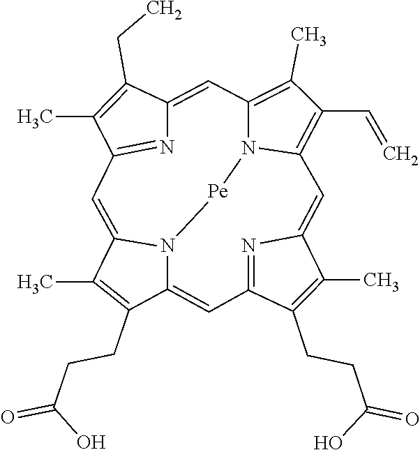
C1(C)=C(CCC(=O)O)C2=CC3=NC(=CC4=C(C=C)C(C)=C5N4[Pe]N2C1=CC1=NC(=C5)C(CC)=C1C)C(C)=C3CCC(=O)O
